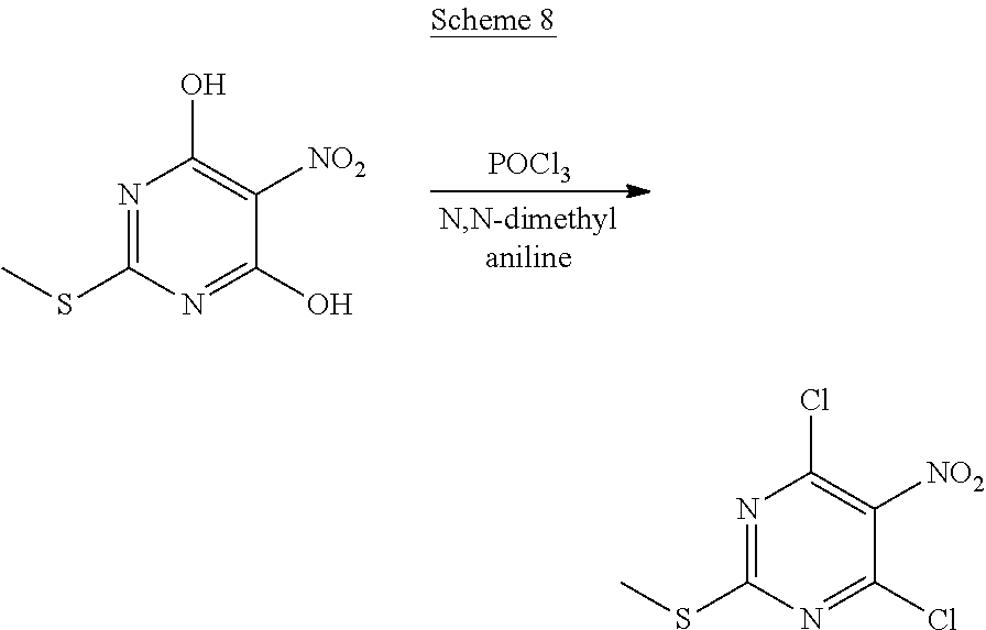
[POCl3].N1=C(SC)N=C(O)C([NO2])=C1O.N1=C(SC)N=C(Cl)C([NO2])=C1Cl
